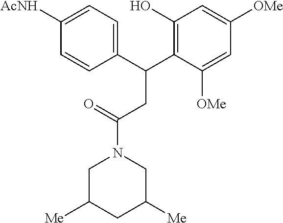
C1C([Me])CC([Me])CN1C(=O)CC(C1=C(O)C=C([OMe])C=C1[OMe])C1=CC=C([AcNH])C=C1
